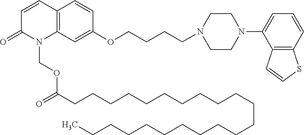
C12=C(C=C(OCCCCN3CCN(C4=CC=CC5=C4C=CS5)CC3)C=C1)N(COC(CCCCCCCCCCCCCCCCCCCCCC)=O)C(=O)C=C2
